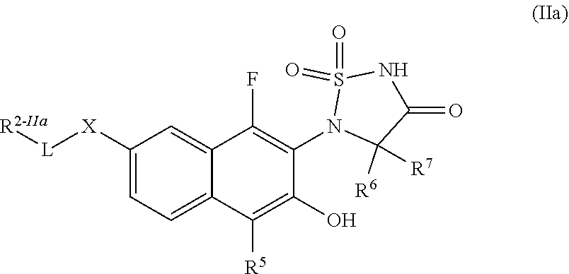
O=S1(=O)NC(=O)C([R7])([R6])N1C1=C(F)C2=CC([X][L][R2-IIa])=CC=C2C([R5])=C1O
